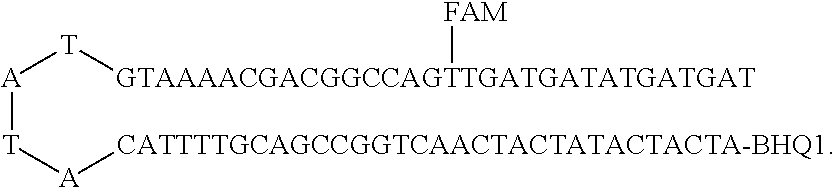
[A]([T][A][CATTTTGCAGCCGGTCAACTACTATACTACTA-BHQ1])[T][GTAAAACGACGGCCAGTTGATGATATGATGAT][FAM]
